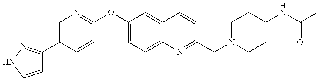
C1=CNN=C1C1=CN=C(OC2=CC=C3C(=C2)C=CC(CN2CCC(NC(=O)C)CC2)=N3)C=C1
